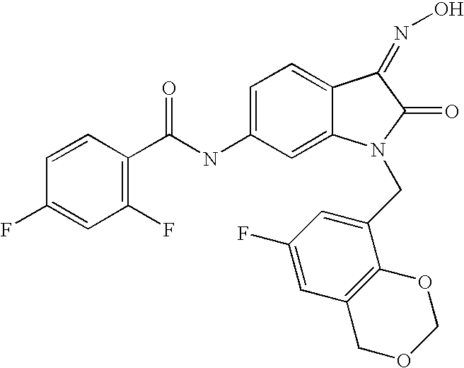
C1=CC(C(NC2=CC=C3C(=C2)N(CC2=CC(F)=CC4=C2OCOC4)C(=O)C3=NO)=O)=C(F)C=C1F
